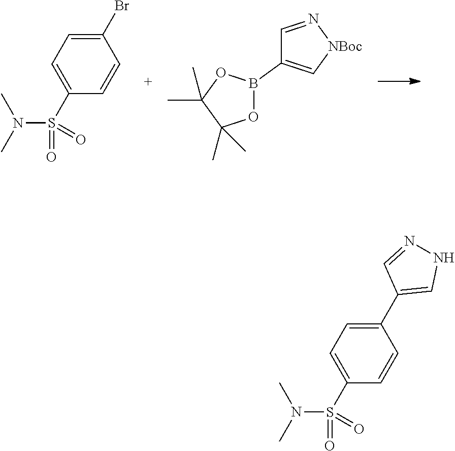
C1(Br)=CC=C(S(N(C)C)(=O)=O)C=C1.C1=N[NBoc]C=C1B1OC(C)(C)C(C)(C)O1.C1(C2=CNN=C2)=CC=C(S(N(C)C)(=O)=O)C=C1
